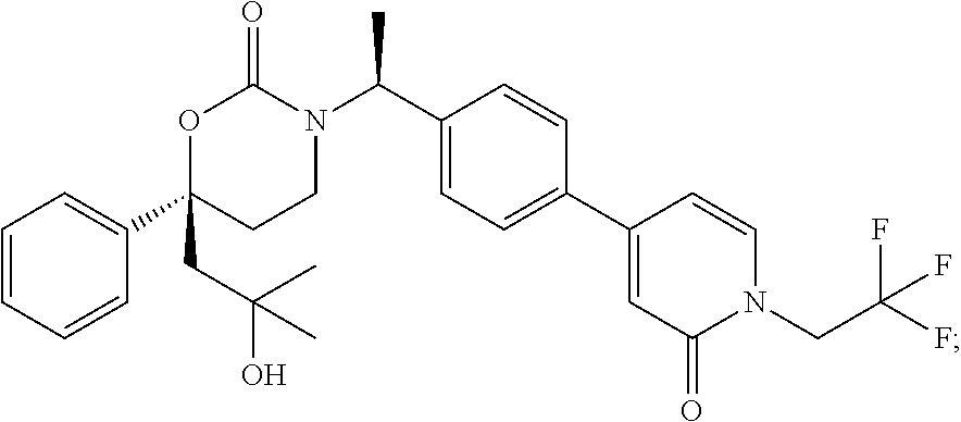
C1=CC=CC(C2(CC(O)(C)C)CCN(C(C3=CC=C(C4=CC(=O)N(CC(F)(F)F)C=C4)C=C3)C)C(=O)O2)=C1
